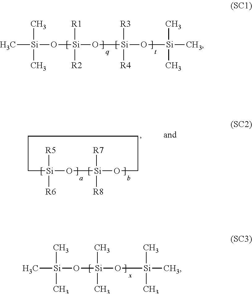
C[Si](C)(C)O[Si]([R1])([R2])O[Si]([R3])([R4])O[Si](C)(C)C.C1[Si]([R5])([R6])O[Si]([R7])([R8])OCCC1.C[Si](C)(C)O[Si](C)(C)O[Si](C)(C)C.[x]
